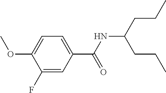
C1=C(C(NC(CCC)CCC)=O)C=C(F)C(OC)=C1
